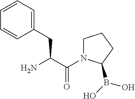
C(C(=O)N1CCCC1B(O)O)(N)CC1=CC=CC=C1
